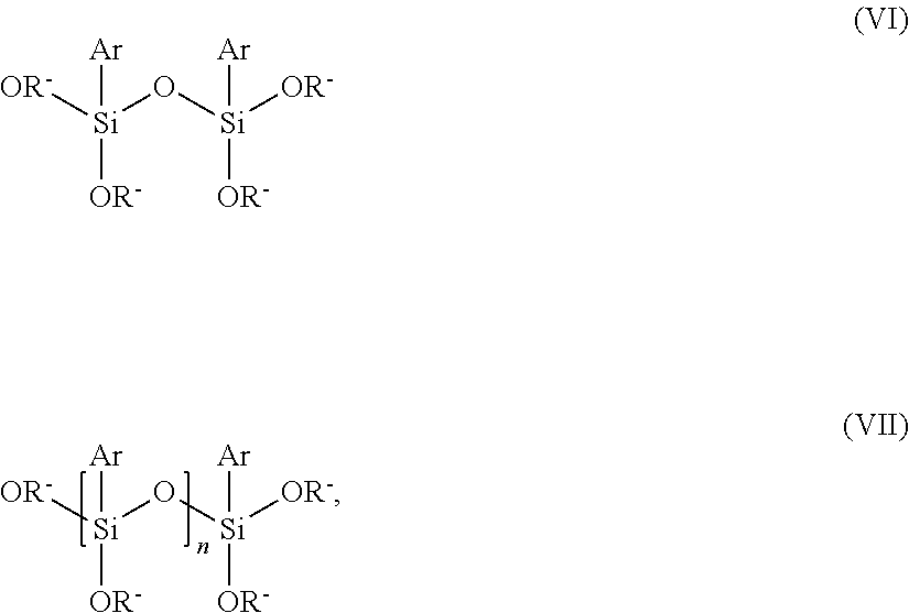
[OR-][Si](O[Si]([OR-])([OR-])[Ar])([OR-])[Ar].[OR-][Si](O[Si]([OR-])([OR-])[Ar])([OR-])[Ar]
